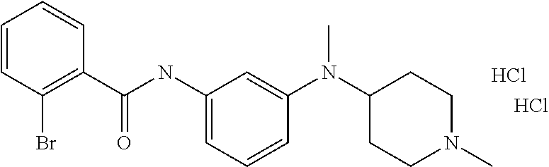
C1=CC(Br)=C(C(NC2=CC=CC(N(C3CCN(C)CC3)C)=C2)=O)C=C1.Cl.Cl
